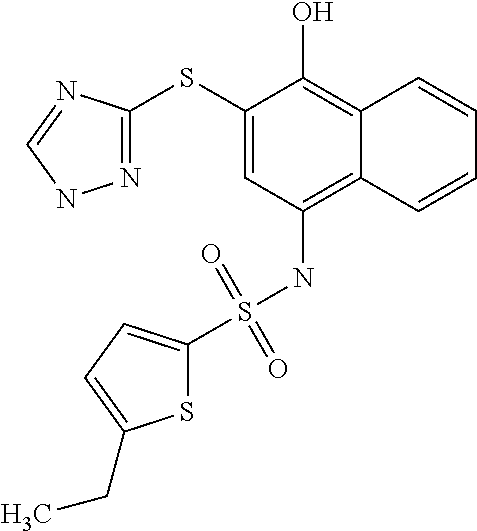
C1(SC2=NNC=N2)=CC(NS(=O)(=O)C2=CC=C(CC)S2)=C2C(=C1O)C=CC=C2
